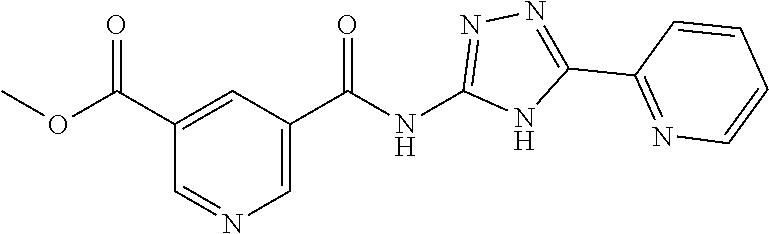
C1=NC=C(C(NC2=NN=C(C3=NC=CC=C3)N2)=O)C=C1C(OC)=O
